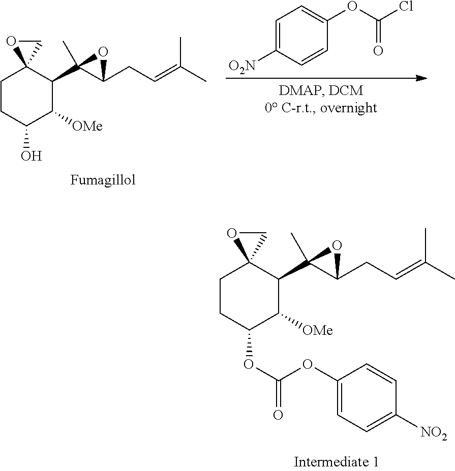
C1CC(OC(OC2=CC=C([NO2])C=C2)=O)C([OMe])C(C2(C)C(CC=C(C)C)O2)C12CO2.C1CC(O)C([OMe])C(C2(C)C(CC=C(C)C)O2)C12CO2.C1=C([O2N])C=CC(OC(=O)Cl)=C1
